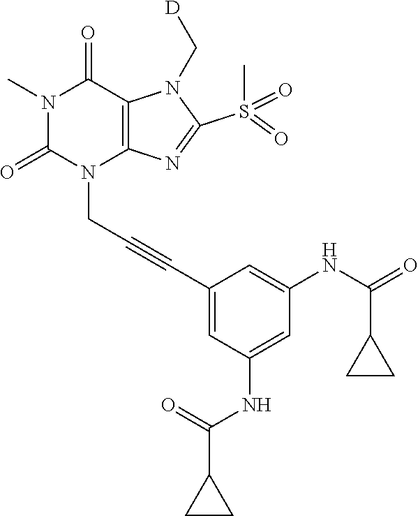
N1(C)C(=O)N(CC#CC2=CC(NC(C3CC3)=O)=CC(NC(=O)C3CC3)=C2)C2=C(C1=O)N(C[D])C(S(C)(=O)=O)=N2
